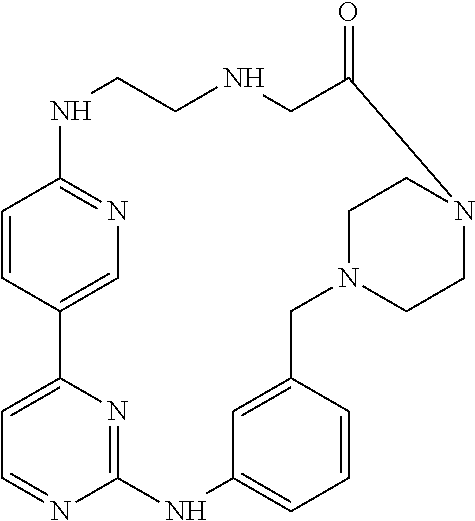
C1=CC2=CN=C1NCCNCC(=O)N1CCN(CC3=CC(=CC=C3)NC3=NC2=CC=N3)CC1
